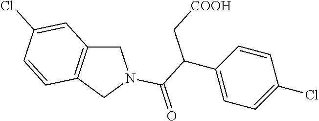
C1C2=C(CN1C(C(C[COOH])C1=CC=C(Cl)C=C1)=O)C=CC(Cl)=C2
